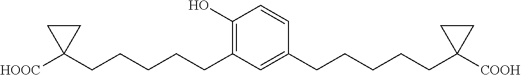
C1(O)=C(CCCCCC2([HOOC])CC2)C=C(CCCCCC2([COOH])CC2)C=C1
